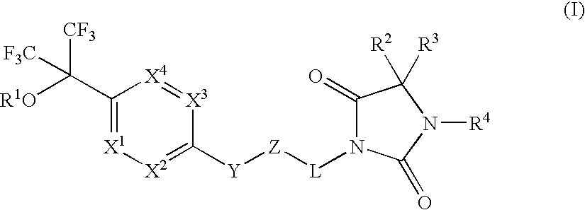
C1(C([R1O])([CF3])[F3C])=[X1][X2]=C([Y][Z][L]N2C(=O)C([R2])([R3])N([R4])C2=O)[X3]=[X4]1
